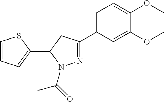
C1=CC=C(C2N(C(C)=O)N=C(C3=CC=C(OC)C(OC)=C3)C2)S1
